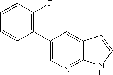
C1(C2=C(F)C=CC=C2)=CN=C2C(=C1)C=CN2
